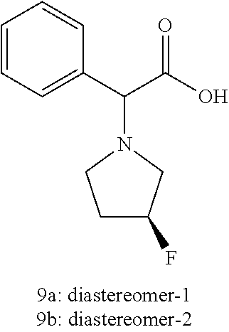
C1=CC=C(C(C(O)=O)N2CCC(F)C2)C=C1
